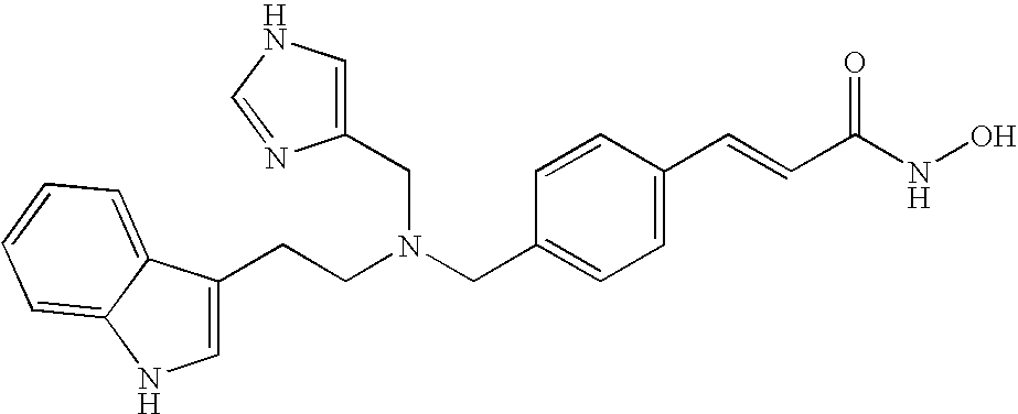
C1=C(CCN(CC2=CC=C(C=CC(NO)=O)C=C2)CC2=CNC=N2)C2=CC=CC=C2N1
